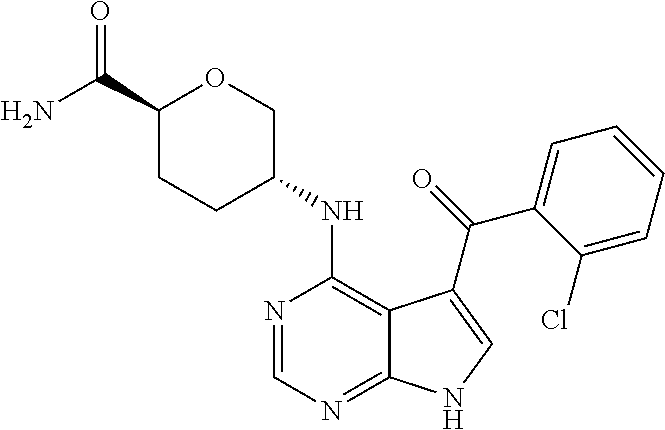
C1(C(=O)N)CCC(NC2=C3C(=NC=N2)NC=C3C(=O)C2=CC=CC=C2Cl)CO1
